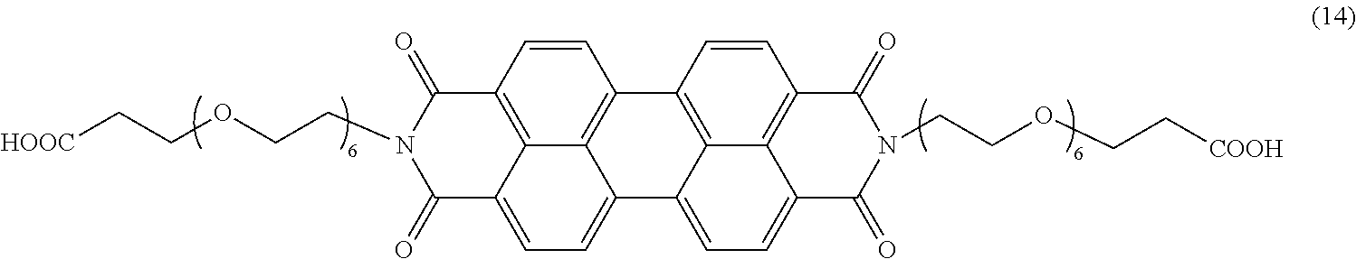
C1(=O)C2=CC=C3C4=C(C=CC(=C24)C(=O)N1CCOCC[HOOC])C1=C2C3=CC=C3C2=C(C=C1)C(=O)N(CCOCC[COOH])C3=O
